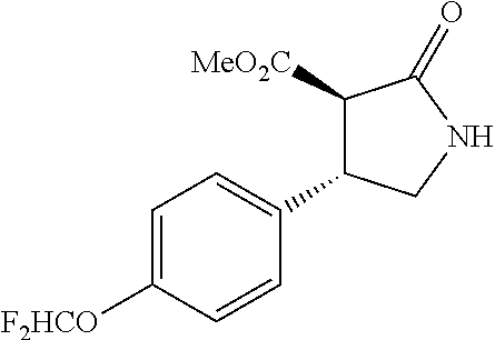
C1=C([F2HCO])C=CC(C2C([MeO2C])C(=O)NC2)=C1
